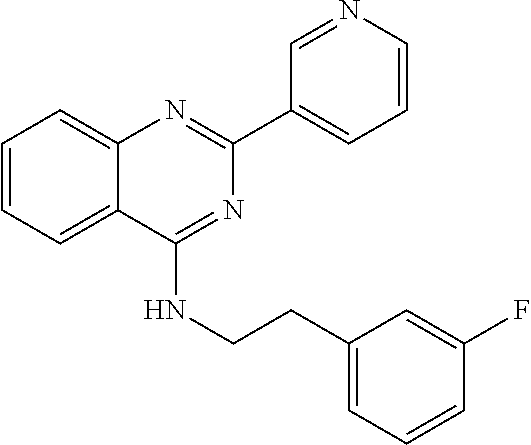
C1(C2=CC=CN=C2)=NC2=CC=CC=C2C(NCCC2=CC=CC(F)=C2)=N1
